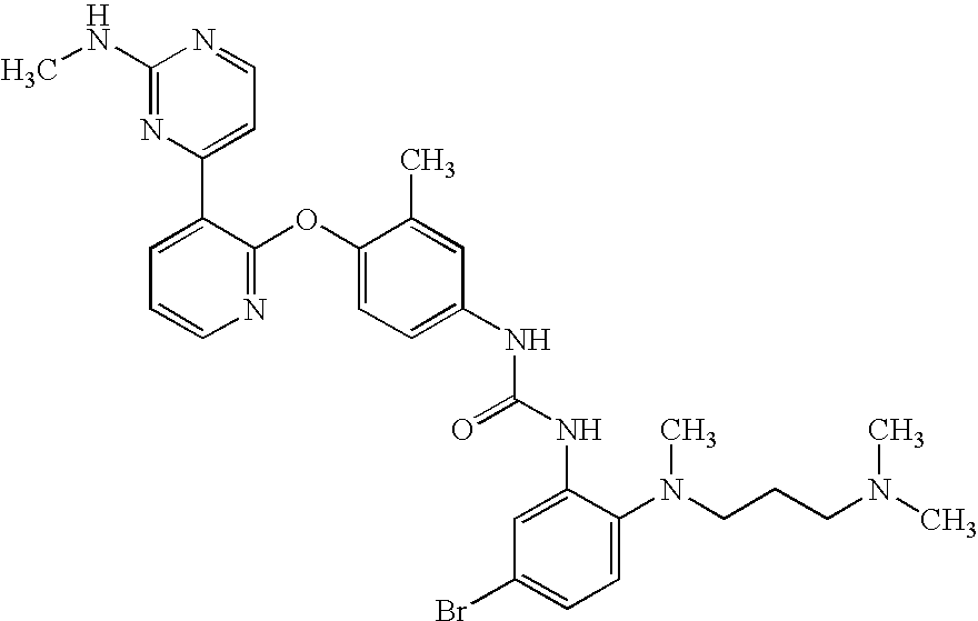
C1(NC)=NC(C2=CC=CN=C2OC2=CC=C(NC(NC3=CC(Br)=CC=C3N(CCCN(C)C)C)=O)C=C2C)=CC=N1
